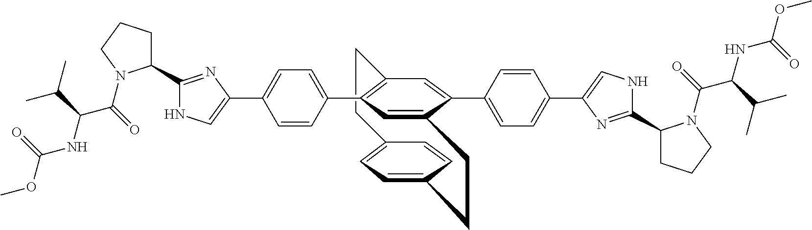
C1(C2CCCN2C(=O)C(NC(OC)=O)C(C)C)=NC(C2=CC=C(C3=C4C=C(C5=CC=C(C6=CNC(C7CCCN7C(C(NC(OC)=O)C(C)C)=O)=N6)C=C5)C(=C3)CCC3=CC=C(C=C3)CC4)C=C2)=CN1
